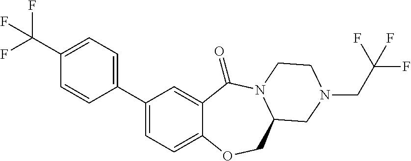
C1(C(F)(F)F)=CC=C(C2=CC=C3C(=C2)C(=O)N2C(CO3)CN(CC(F)(F)F)CC2)C=C1
